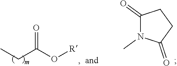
CCC(O[R])=O.C1(=O)N(C)C(=O)CC1
